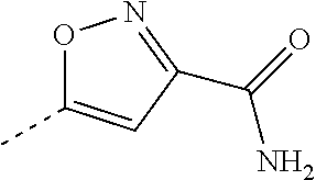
O1C(C)=CC(C(N)=O)=N1
